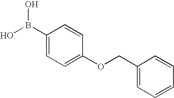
C1(B(O)O)=CC=C(OCC2=CC=CC=C2)C=C1
